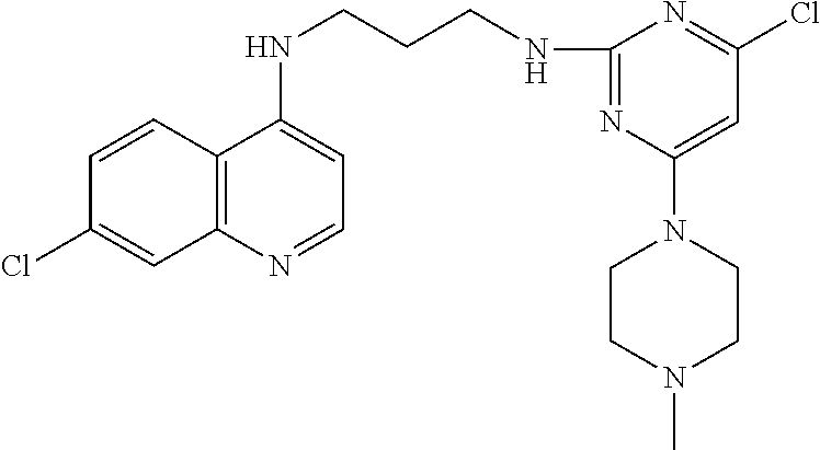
C12=C(N=CC=C1NCCCNC1=NC(N3CCN(C)CC3)=CC(Cl)=N1)C=C(Cl)C=C2
